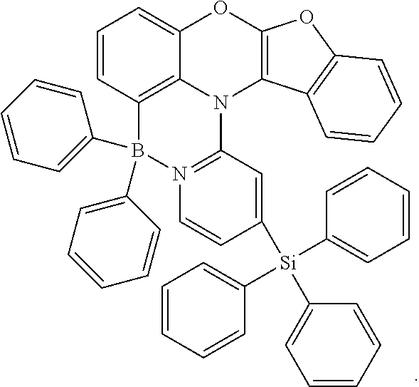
C1=CC2=C3C(=C1)OC1=C(N3C3=N(B2(C2=CC=CC=C2)C2=CC=CC=C2)C=CC([Si](C2=CC=CC=C2)(C2=CC=CC=C2)C2=CC=CC=C2)=C3)C2=C(O1)C=CC=C2
